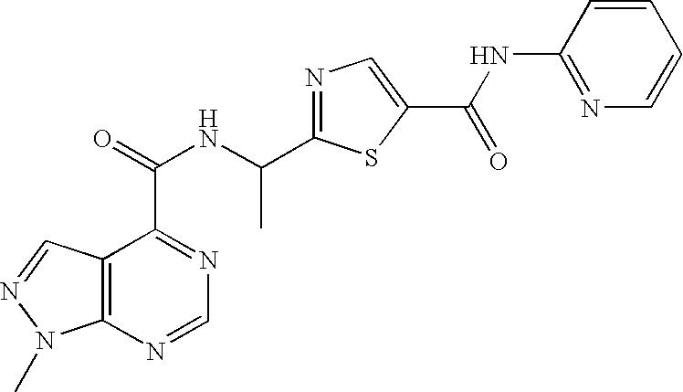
C12=C(N=CN=C1C(=O)NC(C1=NC=C(C(NC3=NC=CC=C3)=O)S1)C)N(C)N=C2
